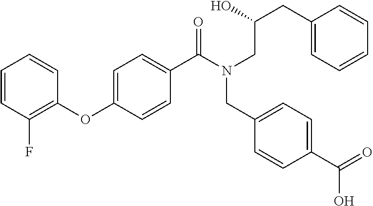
C1=CC(F)=C(OC2=CC=C(C(N(CC(CC3=CC=CC=C3)O)CC3=CC=C(C(=O)O)C=C3)=O)C=C2)C=C1
